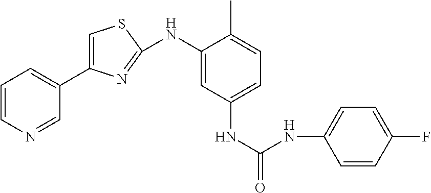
C1=C(C2=CC=CN=C2)N=C(NC2=CC(NC(=O)NC3=CC=C(F)C=C3)=CC=C2C)S1
